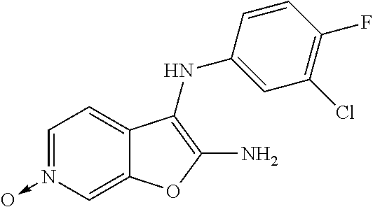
N1(->O)=CC=C2C(=C1)OC(N)=C2NC1=CC(Cl)=C(F)C=C1
